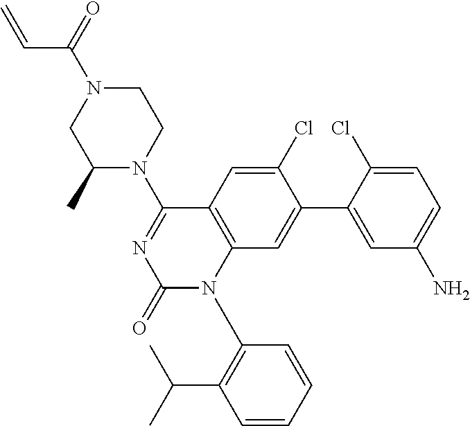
C1(N2CCN(C(=O)C=C)CC2C)=NC(=O)N(C2=C(C(C)C)C=CC=C2)C2=C1C=C(Cl)C(C1=CC(N)=CC=C1Cl)=C2
